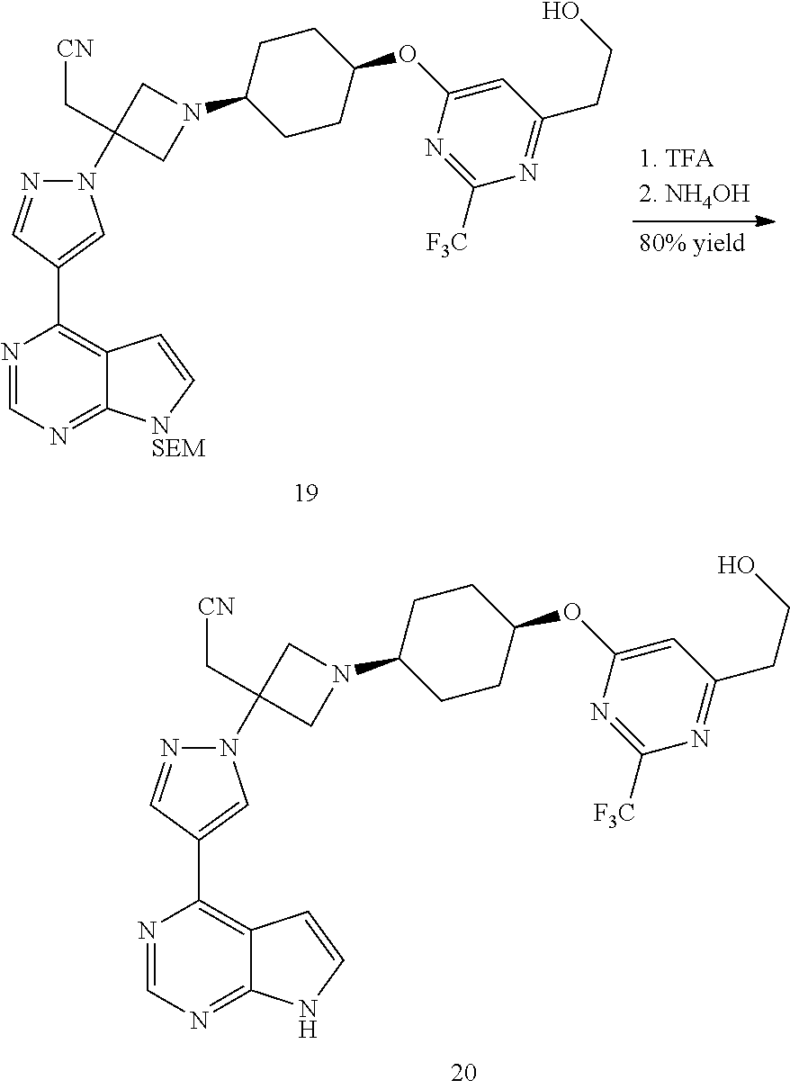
N1(C2(C[CN])CN(C3CCC(OC4=CC(CCO)=NC([F3C])=N4)CC3)C2)N=CC(C2=C3C(=NC=N2)NC=C3)=C1.N1(C2(C[CN])CN(C3CCC(OC4=CC(CCO)=NC([F3C])=N4)CC3)C2)N=CC(C2=C3C(=NC=N2)[NSEM]C=C3)=C1
